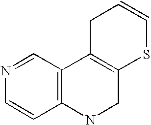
N1=CC2=C(C=C1)NCC1=C2CC=CS1
